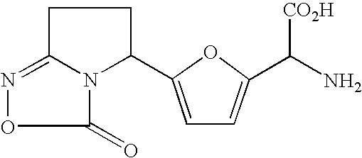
C1C2=NOC(=O)N2C(C2=CC=C(C([CO2H])N)O2)C1
